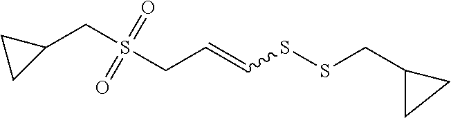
C1(CS(CC=CSSCC2CC2)(=O)=O)CC1
